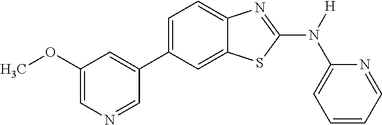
C1(OC)=CN=CC(C2=CC=C3C(=C2)SC(N([H])C2=CC=CC=N2)=N3)=C1
